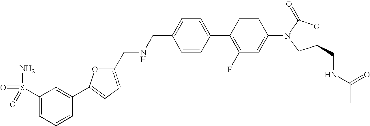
C1=C(CNCC2=CC=C(C3=CC(S(=O)(N)=O)=CC=C3)O2)C=CC(C2=C(F)C=C(N3CC(CNC(C)=O)OC3=O)C=C2)=C1
